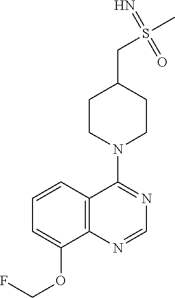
C1=CC2=C(C(OCF)=C1)N=CN=C2N1CCC(CS(C)(=N)=O)CC1
